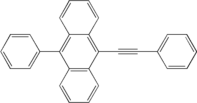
C1=CC=CC=C1C1=C2C(=C(C#CC3=CC=CC=C3)C3=C1C=CC=C3)C=CC=C2
